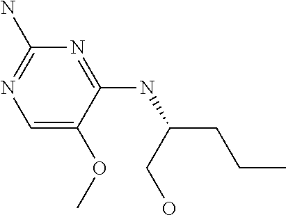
C1(N)=NC=C(OC)C(NC(CCC)CO)=N1
